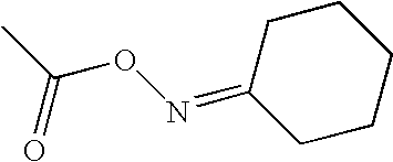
C1C(=NOC(C)=O)CCCC1
